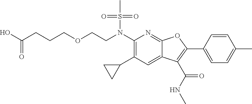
N(C1=C(C2CC2)C=C2C(=N1)OC(C1=CC=C(C)C=C1)=C2C(NC)=O)(S(C)(=O)=O)CCOCCCC(O)=O
